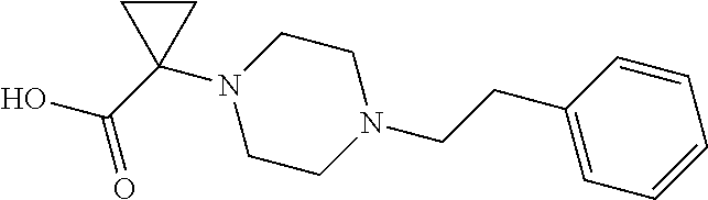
C(=O)(C1(N2CCN(CCC3=CC=CC=C3)CC2)CC1)O
